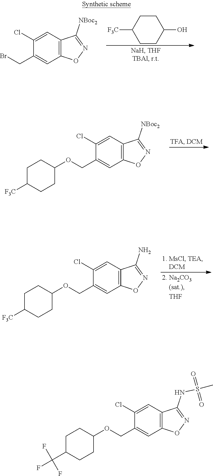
C1CC(O)CCC1[F3C].C12=C(C=C(CBr)C(Cl)=C1)ON=C2[NBoc2].C1(Cl)=CC2=C(C=C1COC1CCC([F3C])CC1)ON=C2[NBoc2].C1(Cl)=CC2=C(C=C1COC1CCC([F3C])CC1)ON=C2N.C1(COC2CCC(C(F)(F)F)CC2)=CC2=C(C=C1Cl)C(NS(C)(=O)=O)=NO2
